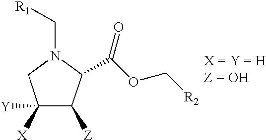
C1([X])([Y])C([Z])C(C(=O)OC[R2])N(C[R1])C1
